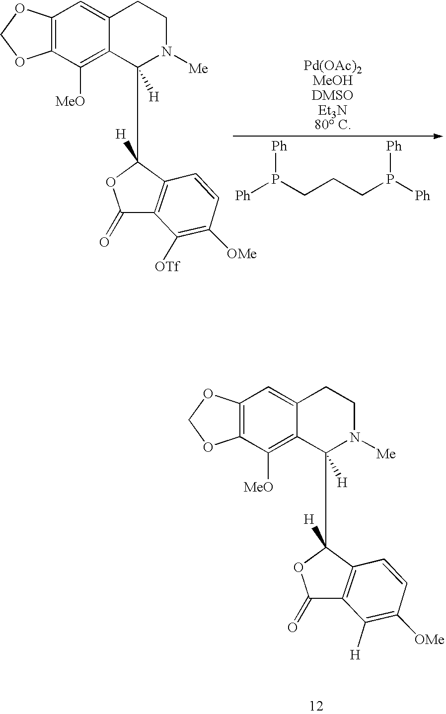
C1(=O)OC(C2([H])C3=C([MeO])C4=C(OCO4)C=C3CCN2[Me])([H])C2=C1C([OTf])=C([OMe])C=C2.[Ph]P(CCCP([Ph])[Ph])[Ph].C12=C(OCO1)C=C1C(=C2[MeO])C([H])(C2([H])OC(=O)C3=C2C=CC([OMe])=C3[H])N([Me])CC1
